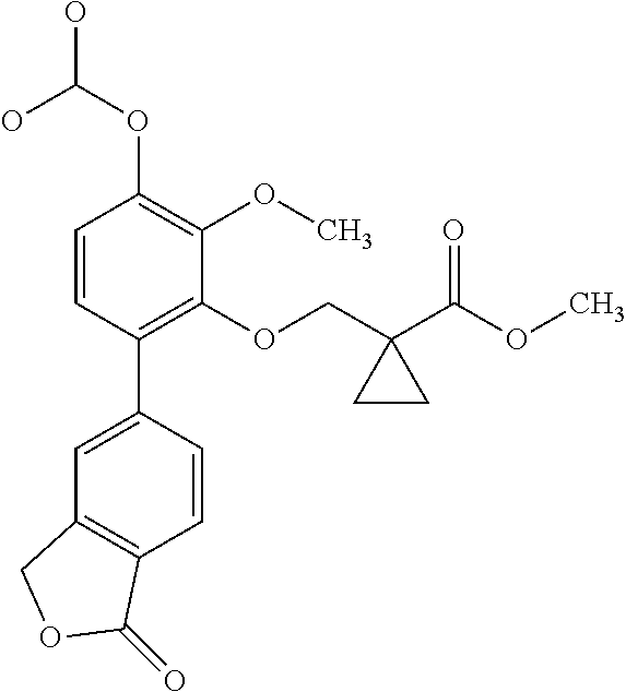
C1=CC(C2=CC3=C(C=C2)C(=O)OC3)=C(OCC2(C(OC)=O)CC2)C(OC)=C1OC(O)O
